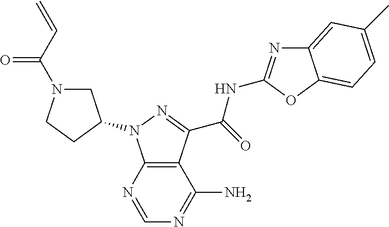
C12=C(N=CN=C1N)N(C1CN(C(C=C)=O)CC1)N=C2C(=O)NC1=NC2=CC(C)=CC=C2O1
